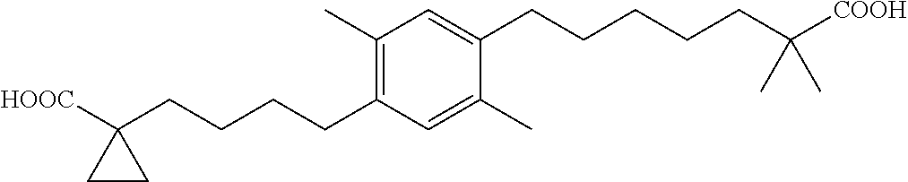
C1(C)=C(CCCCC2([HOOC])CC2)C=C(C)C(CCCCCC([COOH])(C)C)=C1
